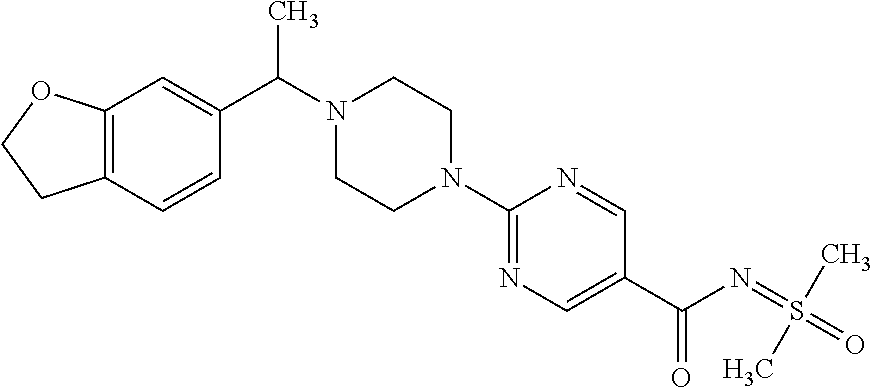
C12=C(C=CC(C(N3CCN(C4=NC=C(C(N=S(=O)(C)C)=O)C=N4)CC3)C)=C1)CCO2
